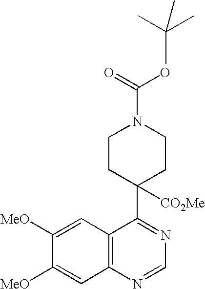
C1C([CO2Me])(C2=NC=NC3=C2C=C([MeO])C([MeO])=C3)CCN(C(=O)O)C1.CC(C)(C)C
